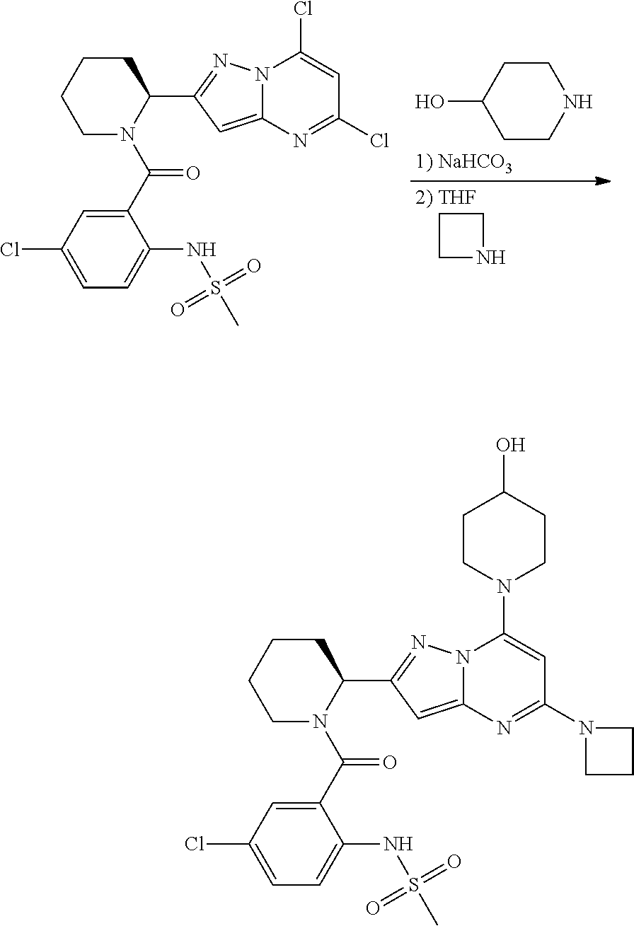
C1CCC(C2=NN3C(=C2)N=C(N2CCC2)C=C3N2CCC(O)CC2)N(C(C2=CC(Cl)=CC=C2NS(C)(=O)=O)=O)C1.C1CCC(C2=NN3C(=C2)N=C(Cl)C=C3Cl)N(C(C2=CC(Cl)=CC=C2NS(C)(=O)=O)=O)C1.C1CNCCC1O.C1NCC1
